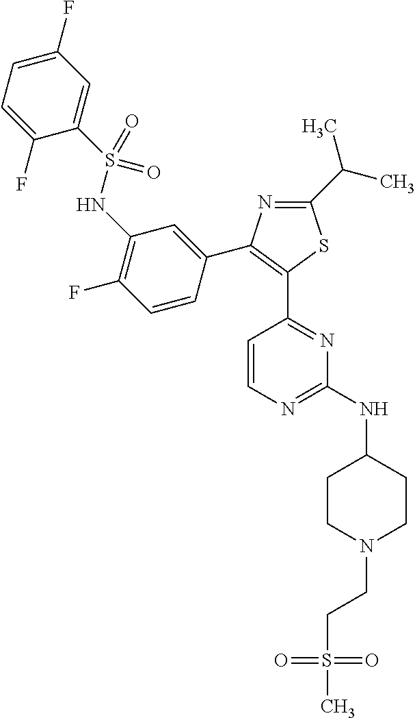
C1=C(F)C=C(S(NC2=C(F)C=CC(C3=C(C4=NC(NC5CCN(CCS(C)(=O)=O)CC5)=NC=C4)SC(C(C)C)=N3)=C2)(=O)=O)C(F)=C1
